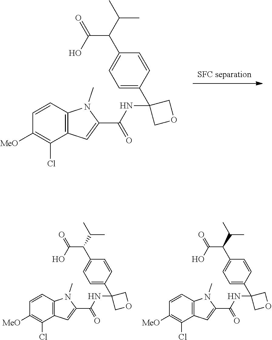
[SFC separation].C12=C(C(Cl)=C([MeO])C=C1)C=C(C(=O)NC1(C3=CC=C(C(C(O)=O)C(C)C)C=C3)COC1)N2C.C12=C(C(Cl)=C([MeO])C=C1)C=C(C(=O)NC1(C3=CC=C(C(C(O)=O)C(C)C)C=C3)COC1)N2C.C12=C(C(Cl)=C([MeO])C=C1)C=C(C(=O)NC1(C3=CC=C(C(C(O)=O)C(C)C)C=C3)COC1)N2C
